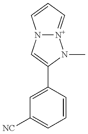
N12[N+](=CC=C1)N(C)C(C1=CC([NC])=CC=C1)=C2
